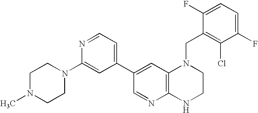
C12=C(C=C(C3=CC=NC(N4CCN(C)CC4)=C3)C=N1)N(CC1=C(Cl)C(F)=CC=C1F)CCN2
